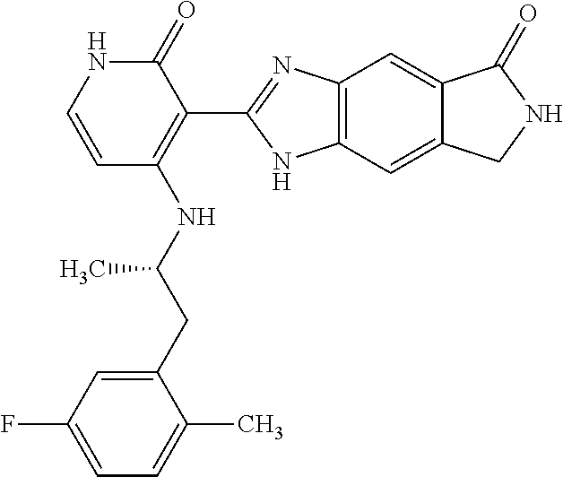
C12=C(C=C3C(=C1)C(=O)NC3)NC(C1=C(NC(CC3=CC(F)=CC=C3C)C)C=CNC1=O)=N2
